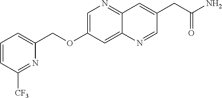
N1=C([CF3])C=CC=C1COC1=CN=C2C(=C1)N=CC(CC(N)=O)=C2
